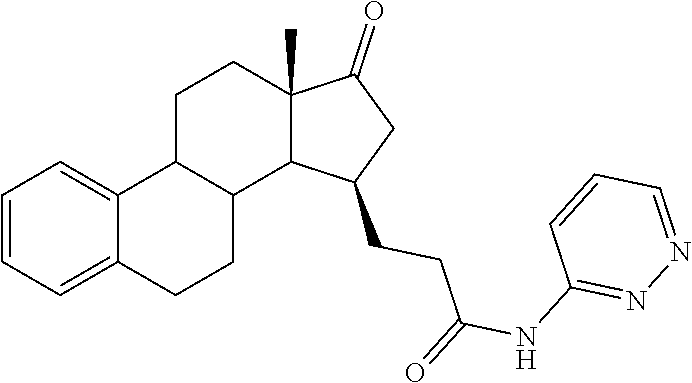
C1=CC=C2C(=C1)C1C(CC2)C2C(C)(CC1)C(=O)CC2CCC(=O)NC1=NN=CC=C1
